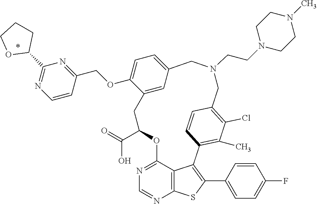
O(C1=CC=C2C=C1CC(C(O)=O)OC1=NC=NC3=C1C(=C(C1=CC=C(F)C=C1)S3)C1=C(C)C(Cl)=C(C=C1)CN(CCN1CCN(C)CC1)C2)CC1=NC(C2OCCC2)=NC=C1
